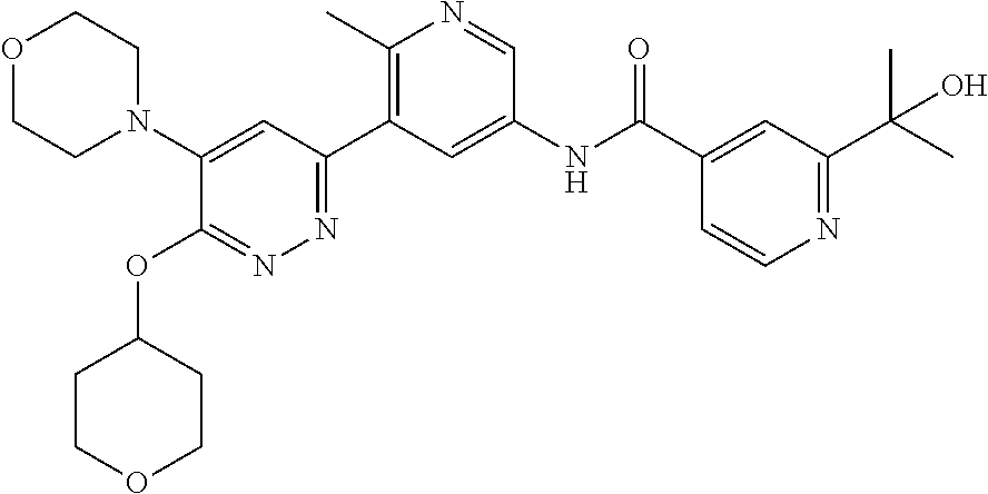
C1(N2CCOCC2)=CC(C2=C(C)N=CC(NC(C3=CC(C(C)(C)O)=NC=C3)=O)=C2)=NN=C1OC1CCOCC1
